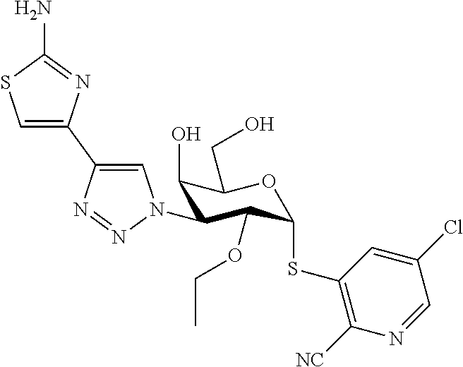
C1(O)C(N2C=C(C3=CSC(N)=N3)N=N2)C(OCC)C(SC2=C([NC])N=CC(Cl)=C2)OC1CO
